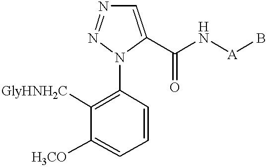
C1=C(C(N[A]B)=O)N(C2=C([GlyHNH2C])C([H3CO])=CC=C2)N=N1
